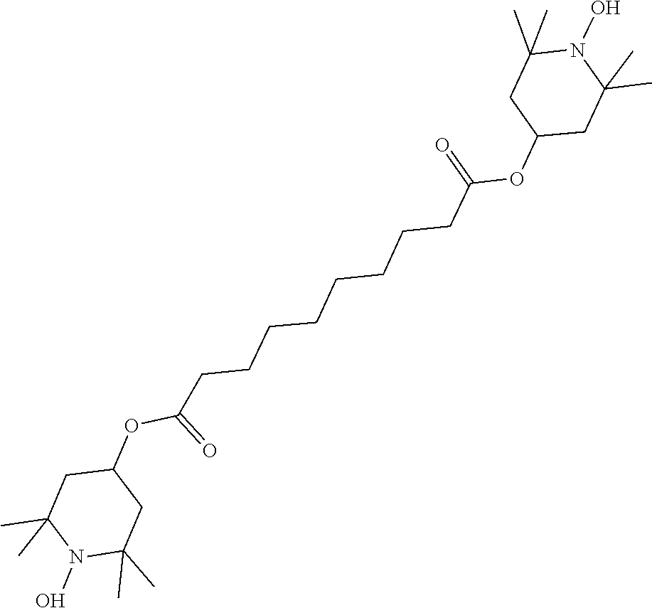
N1(O)C(C)(C)CC(OC(CCCCCCCCC(=O)OC2CC(C)(C)N(O)C(C)(C)C2)=O)CC1(C)C
